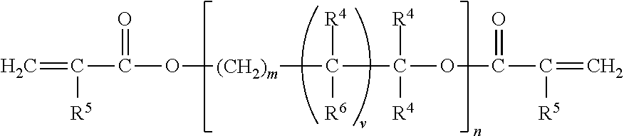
C=C([R5])C(O[(CH2)m]C([R6])([R4])C([R4])([R4])OC(=O)C(=C)[R5])=O
